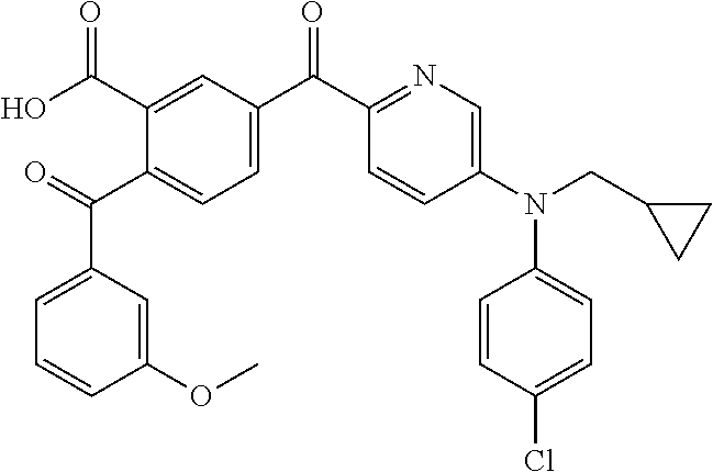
O=C(C1=CC=C(C(C2=NC=C(N(CC3CC3)C3=CC=C(Cl)C=C3)C=C2)=O)C=C1C(O)=O)C1=CC=CC(OC)=C1
